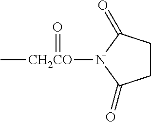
C1CC(=O)N([CH2CO](C)=O)C1=O
